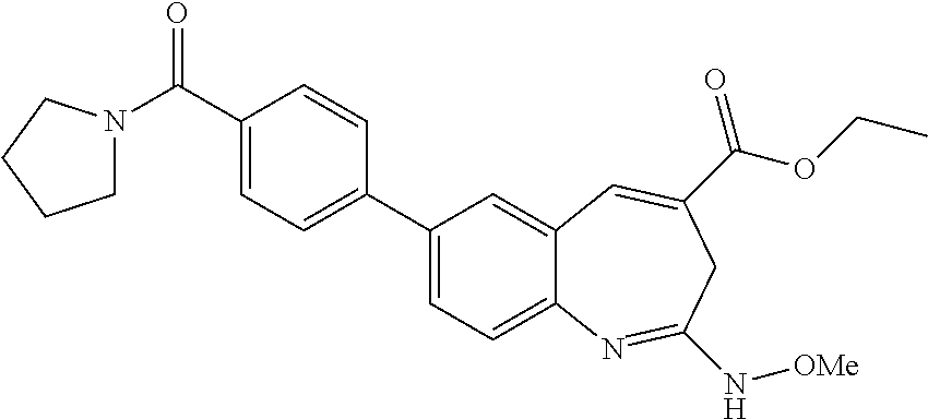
C1(C(=O)N2CCCC2)=CC=C(C2=CC=C3C(=C2)C=C(C(OCC)=O)CC(N[OMe])=N3)C=C1
